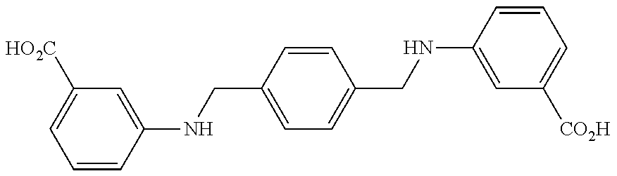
C1=CC(NCC2=CC=C(CNC3=CC([CO2H])=CC=C3)C=C2)=CC([HO2C])=C1
